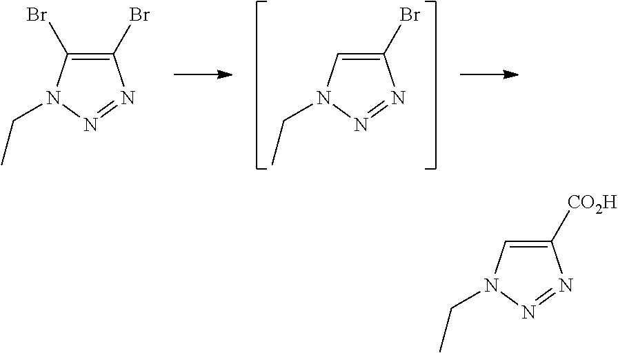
C1(Br)=CN(CC)N=N1.C1(Br)=C(Br)N(CC)N=N1.C1([CO2H])=CN(CC)N=N1
